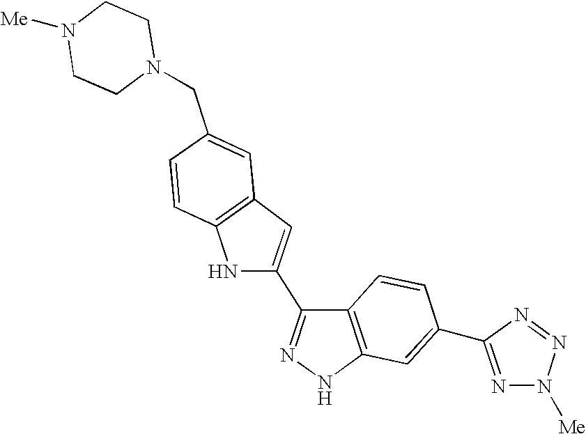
N1(CC2=CC3=C(C=C2)NC(C2=NNC4=C2C=CC(C2=NN([Me])N=N2)=C4)=C3)CCN([Me])CC1
